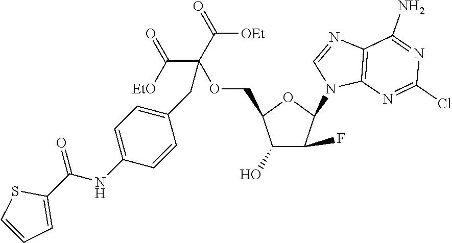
C1(O)C(F)C(N2C3=C(C(N)=NC(Cl)=N3)N=C2)OC1COC(CC1=CC=C(NC(C2=CC=CS2)=O)C=C1)(C([EtO])=O)C([OEt])=O
